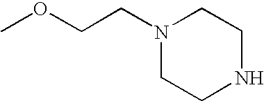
N1(CCOC)CCNCC1
